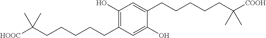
C1(O)=C(CCCCCC([HOOC])(C)C)C=C(O)C(CCCCCC([COOH])(C)C)=C1
